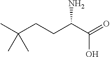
C(CCC(C(=O)O)N)(C)(C)C
